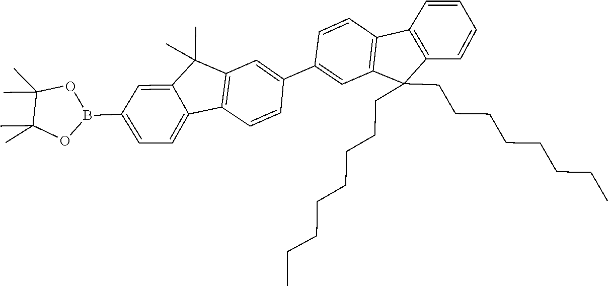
C(CCC)CCCCC1(CCCCCCCC)C2=C(C=CC(C3=CC4=C(C=C3)C3=CC=C(B5OC(C)(C)C(C)(C)O5)C=C3C4(C)C)=C2)C2=C1C=CC=C2
